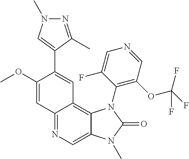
C12=NC=C3C(=C1C=C(C1=CN(C)N=C1C)C(OC)=C2)N(C1=C(OC(F)(F)F)C=NC=C1F)C(=O)N3C
